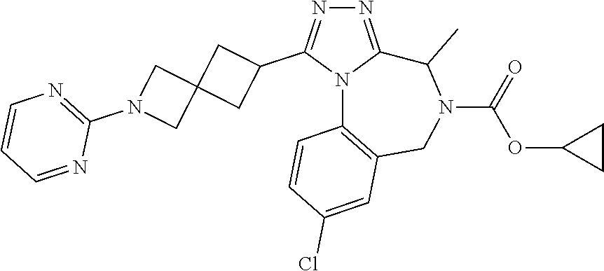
N1=C2N(C(C3CC4(C3)CN(C3=NC=CC=N3)C4)=N1)C1=C(CN(C(=O)OC3CC3)C2C)C=C(Cl)C=C1
